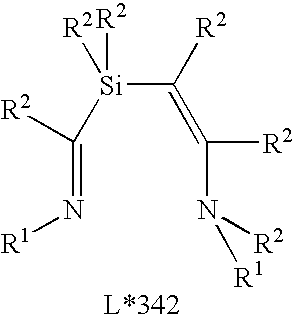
[Si](C([R2])=C(N([R2])[R1])[R2])(C(=N[R1])[R2])([R2])[R2]
